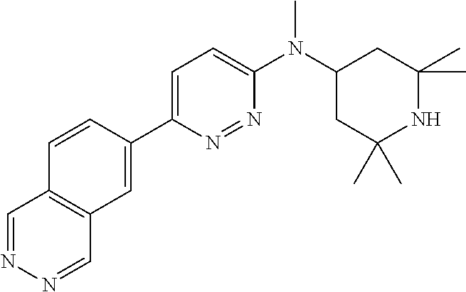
C1(C2=CC3=C(C=NN=C3)C=C2)=CC=C(N(C2CC(C)(C)NC(C)(C)C2)C)N=N1
